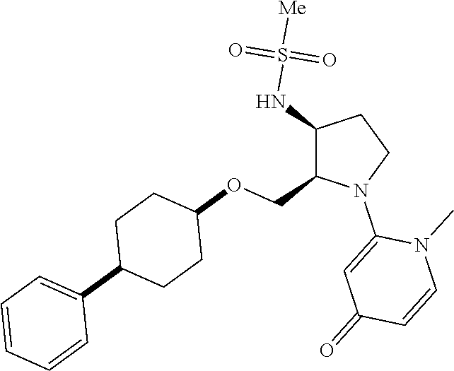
C1(NS([Me])(=O)=O)C(COC2CCC(C3=CC=CC=C3)CC2)N(C2=CC(=O)C=CN2C)CC1
